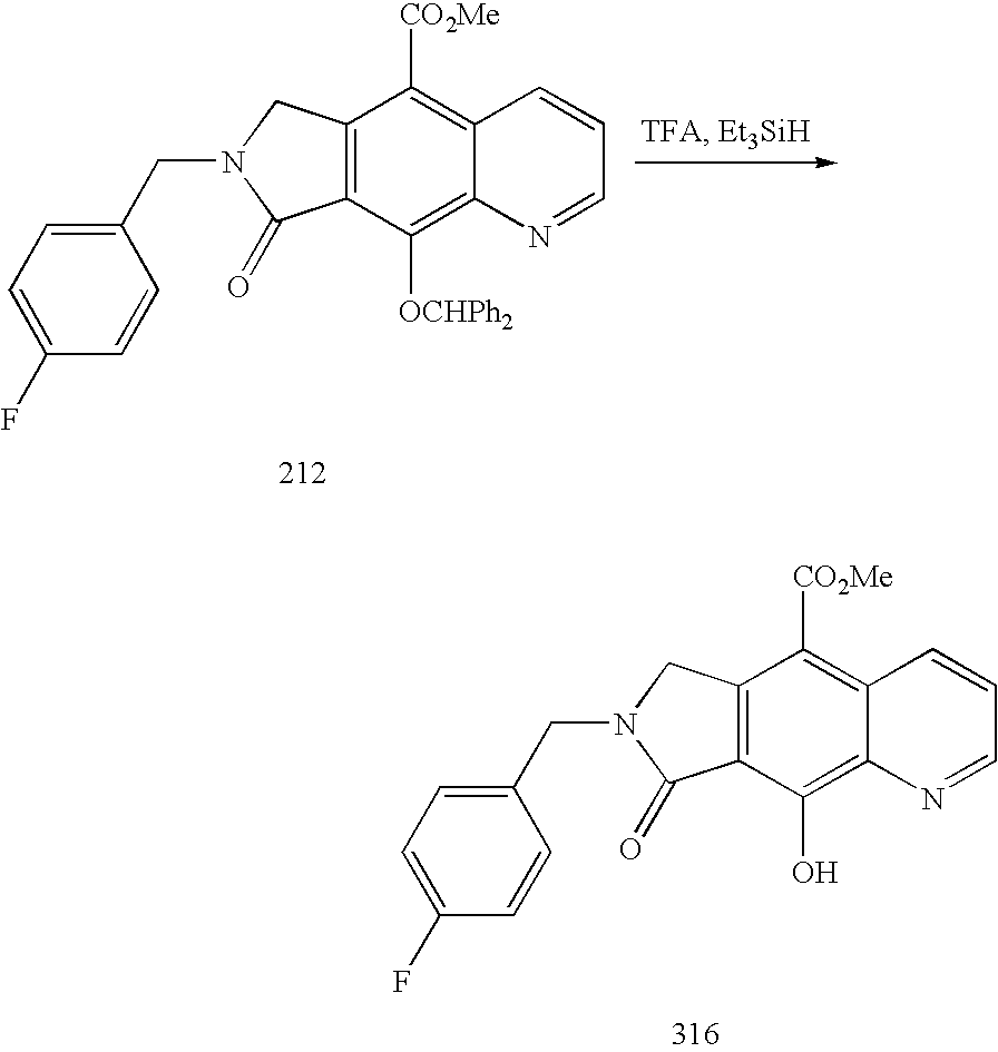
C(N1C(=O)C2=C(C1)C([CO2Me])=C1C(=C2[OCHPh2])N=CC=C1)C1=CC=C(F)C=C1.C(N1C(=O)C2=C(C1)C([CO2Me])=C1C(=C2O)N=CC=C1)C1=CC=C(F)C=C1
